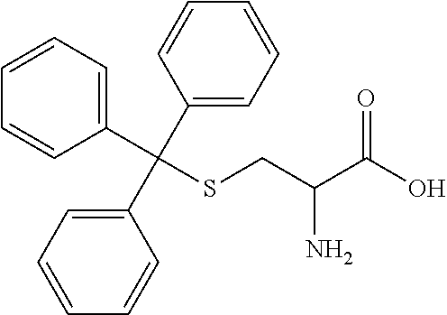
S(CC(C(O)=O)N)C(C1=CC=CC=C1)(C1=CC=CC=C1)C1=CC=CC=C1
